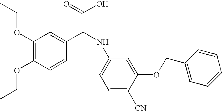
C1=C([CN])C(OCC2=CC=CC=C2)=CC(NC(C(O)=O)C2=CC(OCC)=C(OCC)C=C2)=C1
